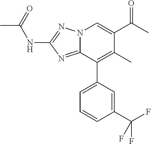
N(C1=NN2C(=N1)C(C1=CC=CC(C(F)(F)F)=C1)=C(C)C(C(C)=O)=C2)C(C)=O
